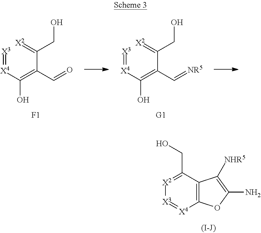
C12=C(C(CO)=[X2][X3]=[X4]1)C([NHR5])=C(N)O2.[X3]=[X4]C(=C(C(=[X2])CO)C=O)O.[F1].[X3]=[X4]C(=C(C(=[X2])CO)C=[NR5])O.[G1]
